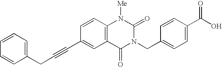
C1=CC=CC(CC#CC2=CC3=C(C=C2)N([Me])C(=O)N(CC2=CC=C(C(O)=O)C=C2)C3=O)=C1
